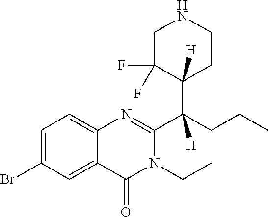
C1=C(Br)C=C2C(=C1)N=C(C(CCC)(C1([H])CCNCC1(F)F)[H])N(CC)C2=O
